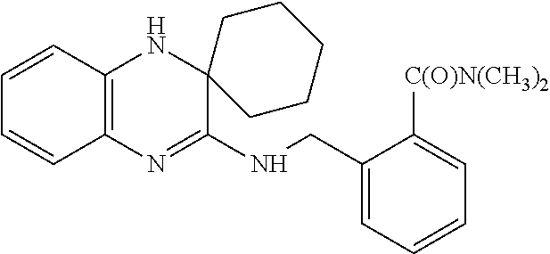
C1=CC2=C(C=C1)N=C(NCC1=CC=CC=C1[C(O)N(CH3)2])C1(N2)CCCCC1
